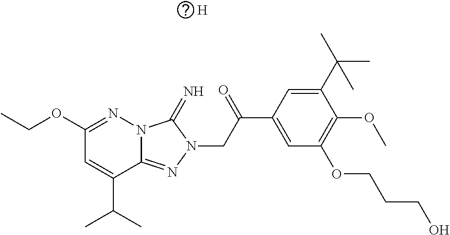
[H].N12C(=NN(CC(C3=CC(OCCCO)=C(OC)C(C(C)(C)C)=C3)=O)C1=N)C(C(C)C)=CC(OCC)=N2
